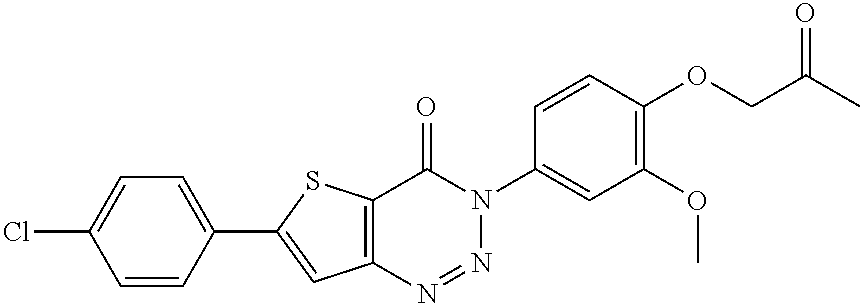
C12=C(SC(C3=CC=C(Cl)C=C3)=C1)C(=O)N(C1=CC(OC)=C(OCC(C)=O)C=C1)N=N2
